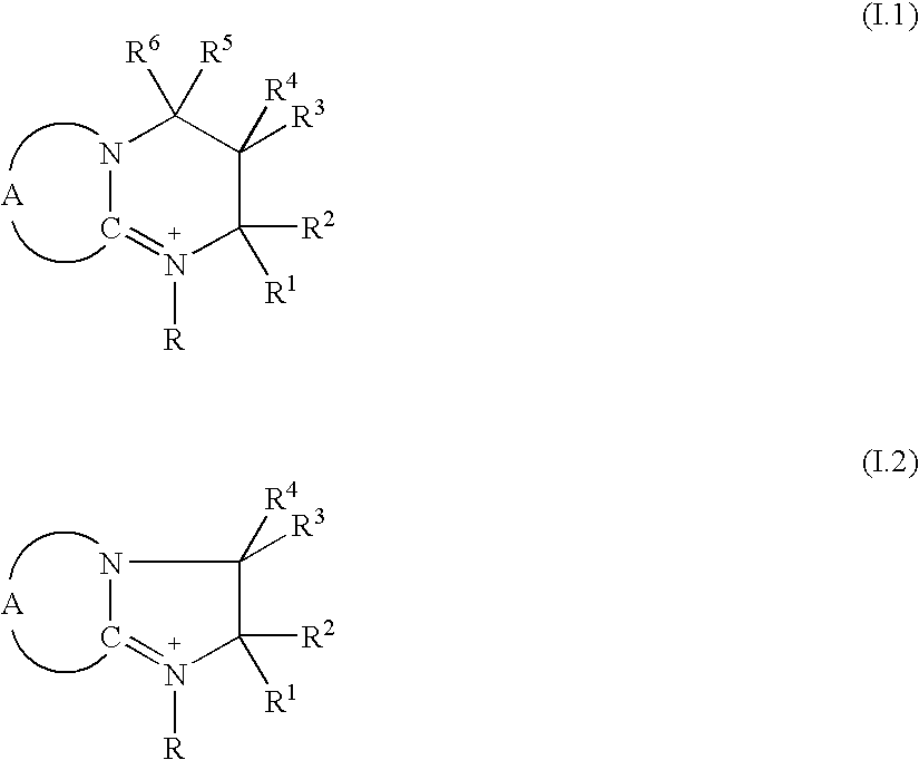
N1C=N([R])C([R2])([R1])C([R3])([R4])C1([R6])[R5].N1C=N([R])C([R2])([R1])C1([R3])[R4]
